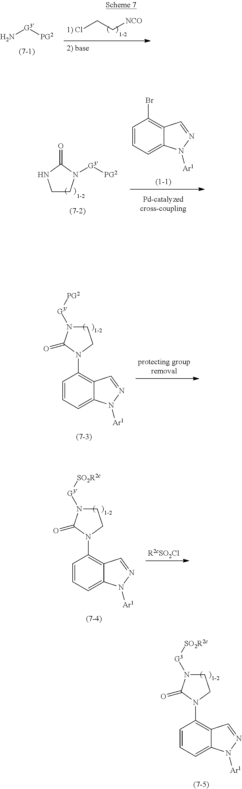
[1) Cl]CC[NCO].[G3]([PG2])N.C1CN([G3][PG2])C(=O)N1.C1=CC=C2C(=C1Br)C=NN2[Ar1].C1=CC=C2C(=C1N1C(=O)N([G3][PG2])CC1)C=NN2[Ar1].C1=CC=C2C(=C1N1C(=O)N([G3][SO2R2c])CC1)C=NN2[Ar1].C1=CC=C2C(=C1N1C(=O)N([G3][SO2R2c])CC1)C=NN2[Ar1]
